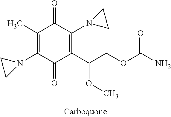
C1(C)=C(N2CC2)C(=O)C(C(COC(N)=O)OC)=C(N2CC2)C1=O
